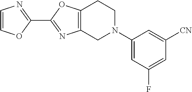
C1(C2=NC3=C(O2)CCN(C2=CC(F)=CC([CN])=C2)C3)=NC=CO1
